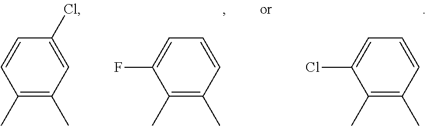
C1(C)=C(C)C=C(Cl)C=C1.C1(C)=C(C)C=CC=C1Cl.C1(C)=C(C)C=CC=C1F
